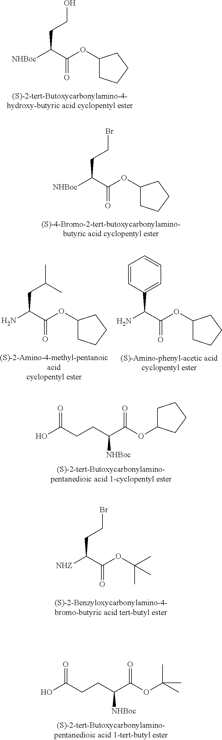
C1(OC(C([NHBoc])CCO)=O)CCCC1.C1(OC(C([NHBoc])CCBr)=O)CCCC1.C1(OC(C(N)CC(C)C)=O)CCCC1.C1(OC(C(N)C2=CC=CC=C2)=O)CCCC1.OC(CCC(C(OC1CCCC1)=O)[NHBoc])=O.C(C)(OC(C([NHZ])CCBr)=O)(C)C.OC(CCC(C(OC(C)(C)C)=O)[NHBoc])=O
